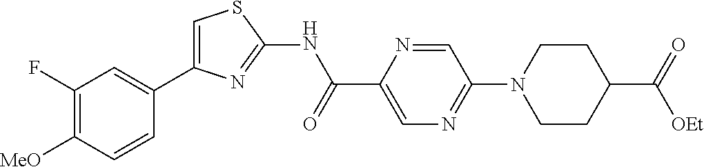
C1(F)=C([MeO])C=CC(C2=CSC(NC(C3=CN=C(N4CCC(C(=O)[OEt])CC4)C=N3)=O)=N2)=C1
